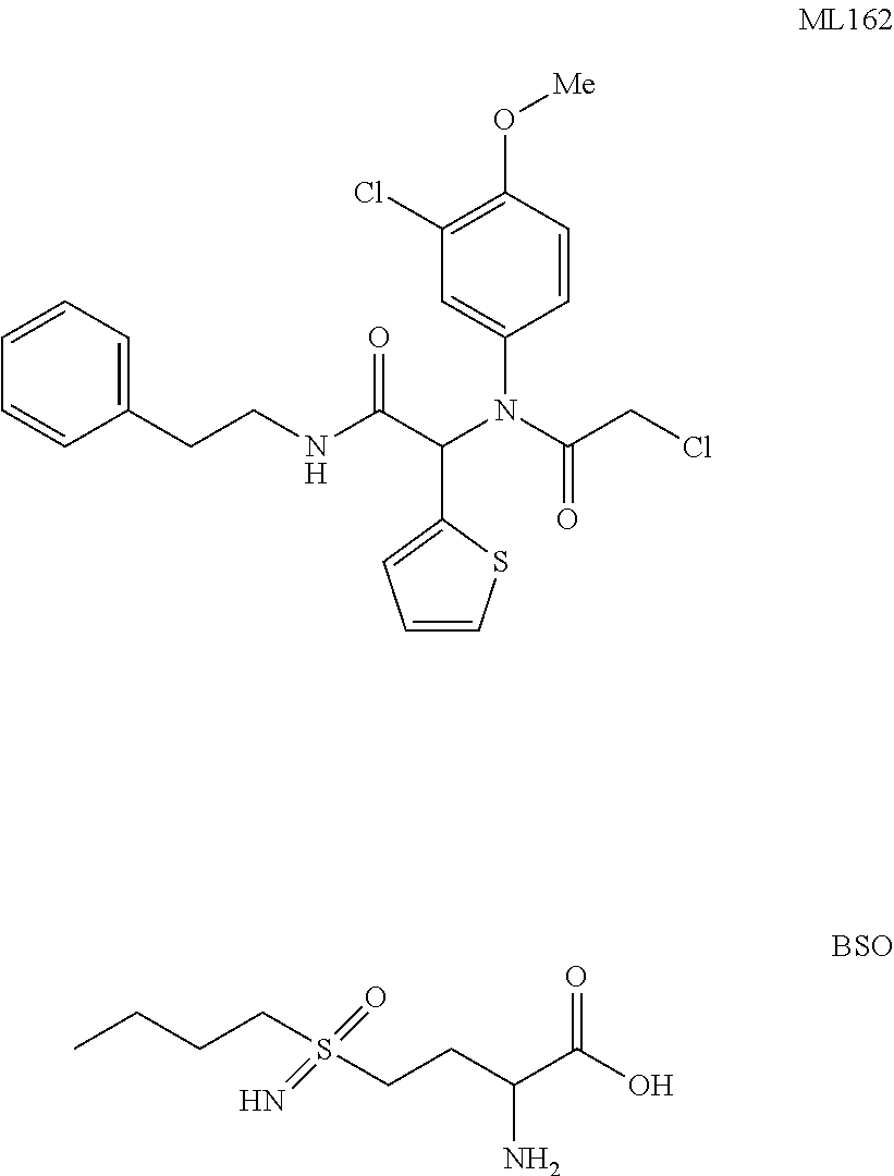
C1=CC(N(C(CCl)=O)C(C(NCCC2=CC=CC=C2)=O)C2=CC=CS2)=CC(Cl)=C1O[Me].S(CCC(C(O)=O)N)(CCCC)(=O)=N
